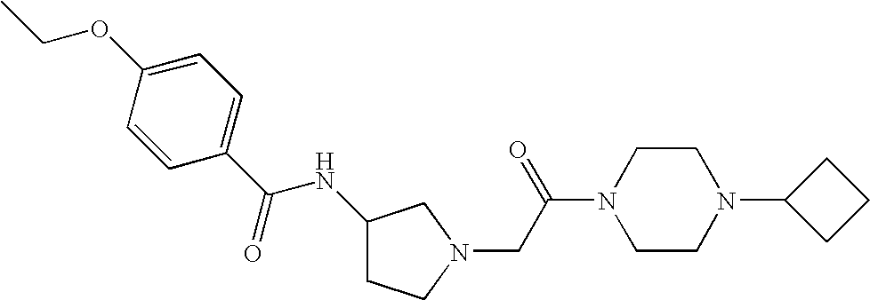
C1(C(NC2CCN(CC(N3CCN(C4CCC4)CC3)=O)C2)=O)=CC=C(OCC)C=C1
